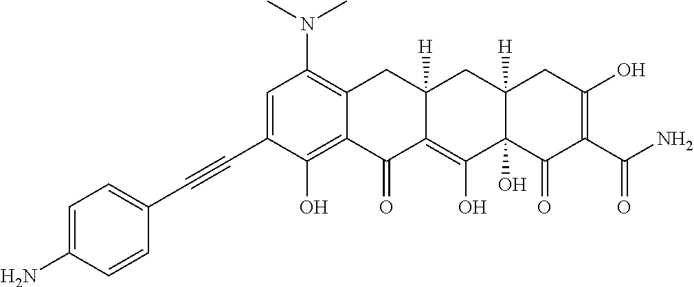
C1=C(C#CC2=CC=C(N)C=C2)C(O)=C2C(=C1N(C)C)CC1([H])C(=C(O)C3(O)C([H])(C1)CC(O)=C(C(N)=O)C3=O)C2=O
